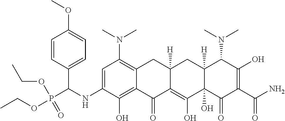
C1=C(NC(P(OCC)(OCC)=O)C2=CC=C(OC)C=C2)C(O)=C2C(=C1N(C)C)CC1([H])C(=C(O)C3(O)C([H])(C1)C(N(C)C)C(O)=C(C(N)=O)C3=O)C2=O
